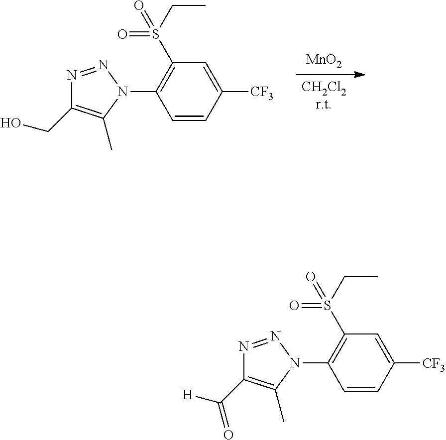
[MnO2].[CH2Cl2r.t].C1=CC([CF3])=CC(S(CC)(=O)=O)=C1N1N=NC(CO)=C1C.C1=CC([CF3])=CC(S(CC)(=O)=O)=C1N1N=NC(C([H])=O)=C1C
